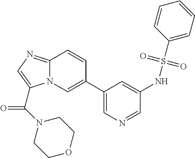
C1(C2=CN3C(=NC=C3C(N3CCOCC3)=O)C=C2)=CN=CC(NS(C2=CC=CC=C2)(=O)=O)=C1
